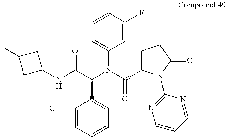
C1=CC(F)=CC(N(C(C(=O)NC2CC(F)C2)C2=CC=CC=C2Cl)C(=O)C2CCC(=O)N2C2=NC=CC=N2)=C1
